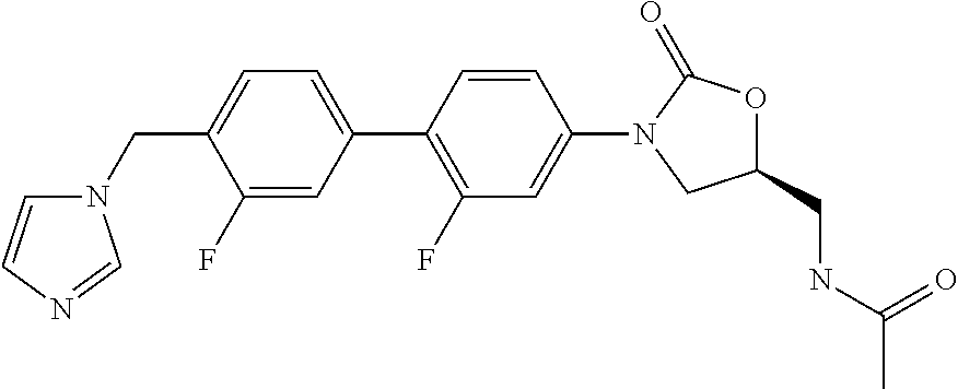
C1(F)=CC(C2=C(F)C=C(N3CC(CNC(C)=O)OC3=O)C=C2)=CC=C1CN1C=CN=C1
